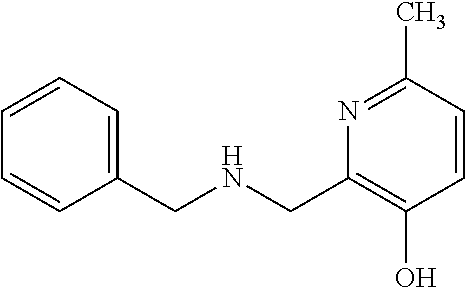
C1=CC=C(CNCC2=C(O)C=CC(C)=N2)C=C1
